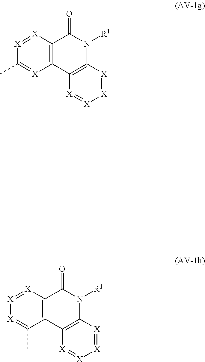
C12=C(C3=C(N([R1])C1=O)[X]=[X][X]=[X]3)[X]=C(C)[X]=[X]2.C12=C(C3=C(N([R1])C1=O)[X]=[X][X]=[X]3)C(C)=[X][X]=[X]2
